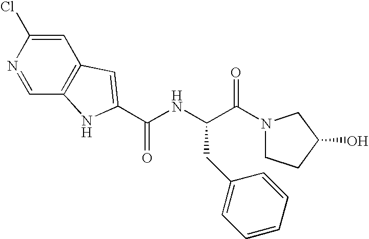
C(NC(C(=O)N1CCC(O)C1)CC1=CC=CC=C1)(=O)C1=CC2=C(C=NC(Cl)=C2)N1
